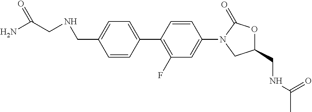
N(CC1=CC=C(C2=C(F)C=C(N3CC(CNC(C)=O)OC3=O)C=C2)C=C1)CC(N)=O
